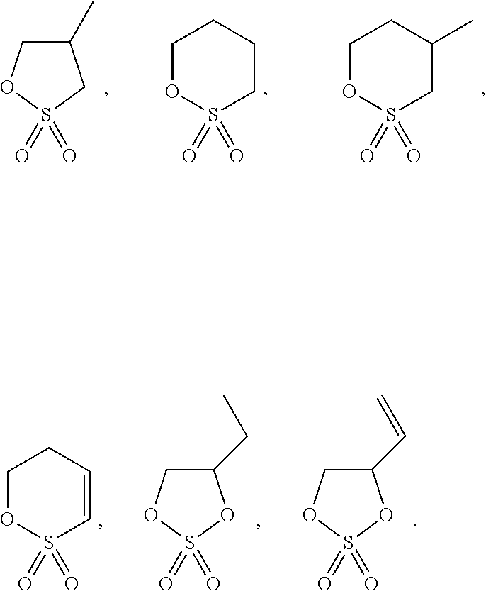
S1(=O)(=O)CC(C)CO1.O1S(=O)(=O)CC(C)CC1.O1S(=O)(=O)CCCC1.O1S(=O)(=O)C=CCC1.S1(=O)(=O)OC(CC)CO1.S1(=O)(=O)OC(C=C)CO1
